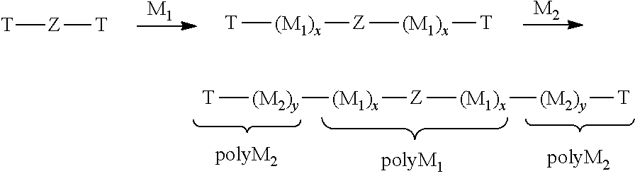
[Z]([T])[T].[M1].[(M1)x]([T])[Z][(M1)x][T].[M2].[T][(M2)y][(M1)x][Z][(M1)x][(M2)y][T]
